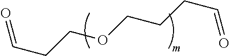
O=CCCOCCCC=O
